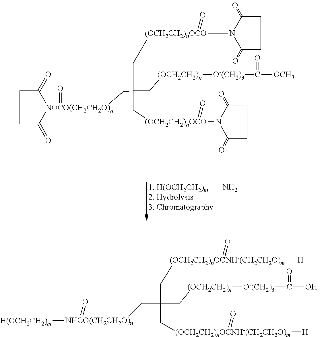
[1. H(OCH2CH2)m]N.C(C[(OCH2CH2)n][O-(CH2)3]C(=O)[OCH3])(C[(OCH2CH2)nOCO](=O)N1C(=O)CCC1=O)(C[(OCH2CH2)nOCO](N1C(=O)CCC1=O)=O)C[NOCO(CH2CH2O)n]1(=O)C(=O)CCC1=O.C(C(C[(OCH2CH2)nOCNH-(CH2CH2O)m](=O)[H])(C[(OCH2CH2)n][O-(CH2)3]C(O)=O)C[NHCO(CH2CH2O)n]([H(OCH2CH2)m])=O)[(OCH2CH2)nOCNH-(CH2CH2O)m]([H])=O
